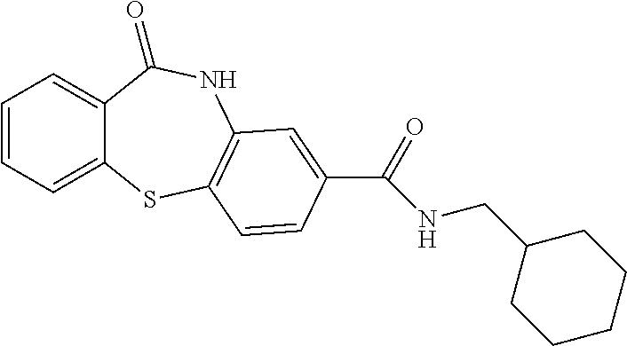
C1=CC=C2C(=C1)C(=O)NC1=C(S2)C=CC(C(NCC2CCCCC2)=O)=C1
